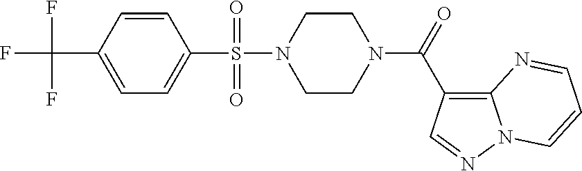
C1(C(F)(F)F)=CC=C(S(N2CCN(C(=O)C3=C4N(N=C3)C=CC=N4)CC2)(=O)=O)C=C1
